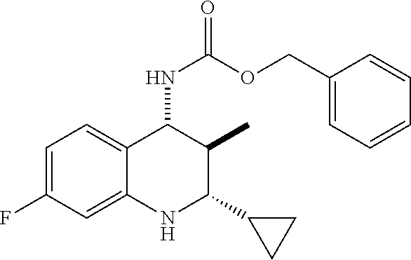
C12=CC(F)=CC=C1C(NC(=O)OCC1=CC=CC=C1)C(C)C(C1CC1)N2
